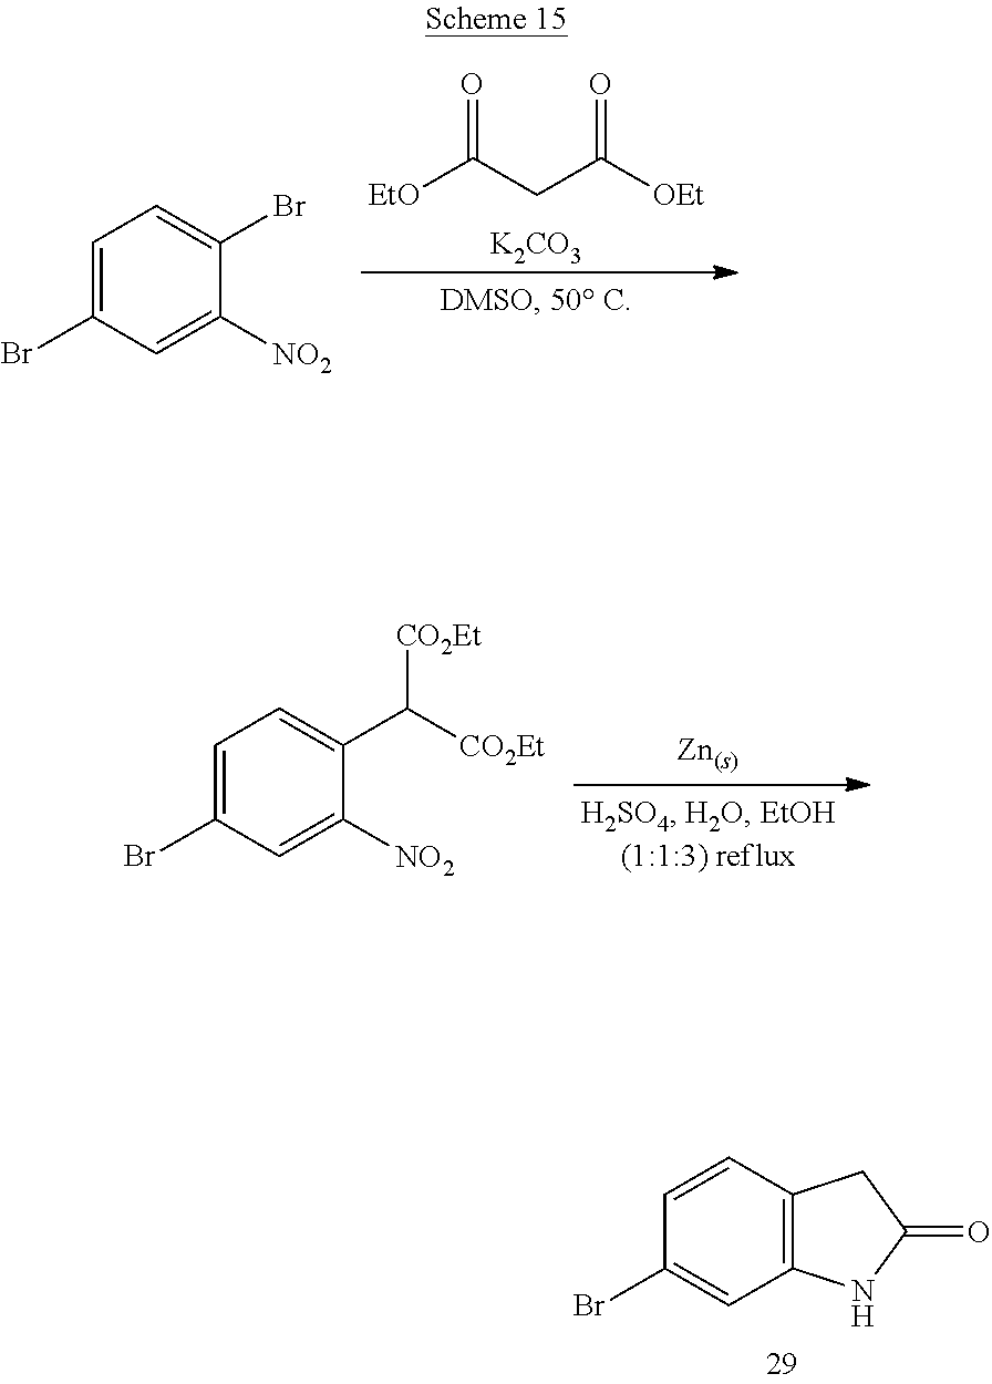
[EtO]C(CC([OEt])=O)=O.[K2CO3].C1=C(Br)C=C([NO2])C(Br)=C1.C1=C(Br)C=C([NO2])C(C([CO2Et])[CO2Et])=C1.C1=CC(Br)=CC2=C1CC(=O)N2
